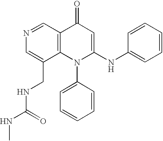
N1=CC2=C(C(CNC(NC)=O)=C1)N(C1=CC=CC=C1)C(NC1=CC=CC=C1)=CC2=O
